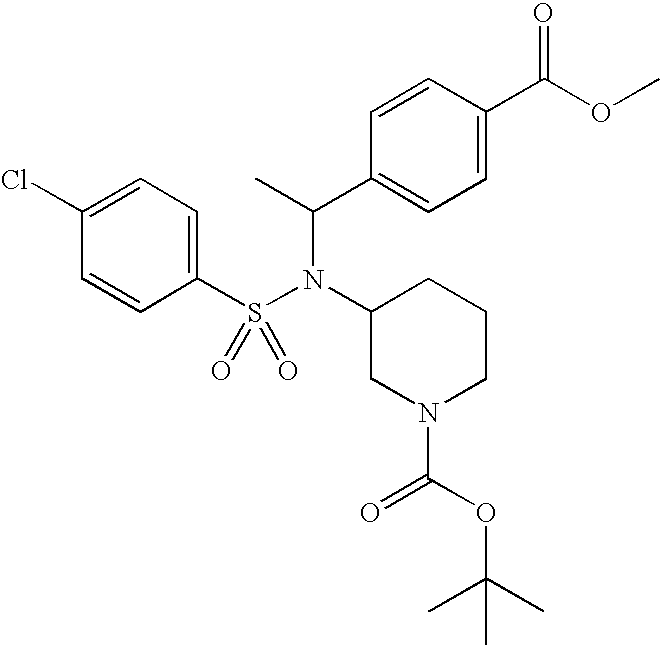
C1(Cl)=CC=C(S(N(C2CN(C(OC(C)(C)C)=O)CCC2)C(C2=CC=C(C(=O)OC)C=C2)C)(=O)=O)C=C1
